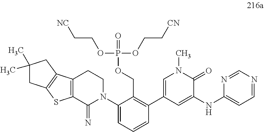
C12=C(C(=N)N(C3=CC=CC(C4=CN(C)C(=O)C(NC5=CC=NC=N5)=C4)=C3COP(=O)(OCC[CN])OCC[NC])CC1)SC1=C2CC(C)(C)C1
